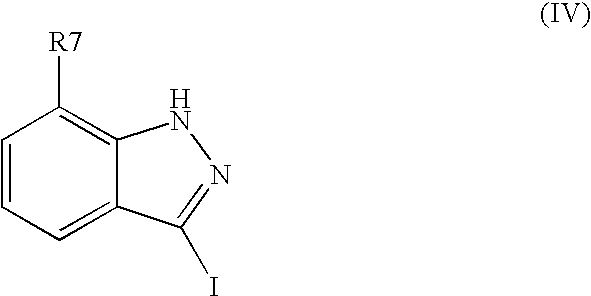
C1=CC=C2C(=C1[R7])NN=C2I
